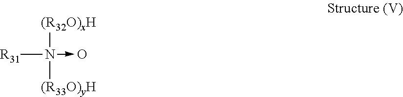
[R31]N([(R32O)xH])([(R33O)yH])->O
